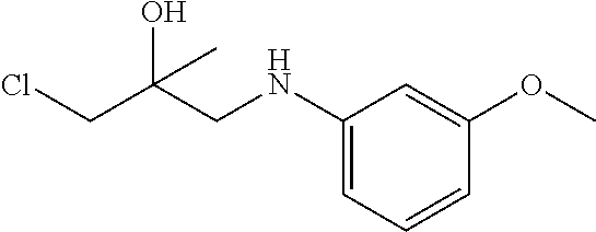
C1(NCC(O)(C)CCl)=CC=CC(OC)=C1
